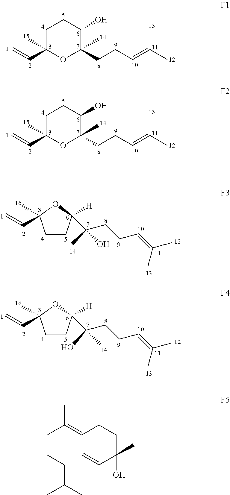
C1C(C=C)(C)OC(CCC=C(C)C)(C)C(O)C1.C1C(C=C)(C)OC(CCC=C(C)C)(C)C(O)C1.C1CC(C(CCC=C(C)C)(C)O)([H])OC1(C=C)C.C1CC(C(CCC=C(C)C)(O)C)([H])OC1(C=C)C.C(C(=CCCC(C=C)(O)C)C)CC=C(C)C
